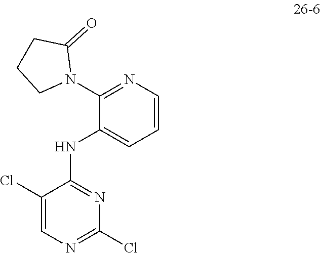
N1=C(Cl)N=C(NC2=CC=CN=C2N2CCCC2=O)C(Cl)=C1
